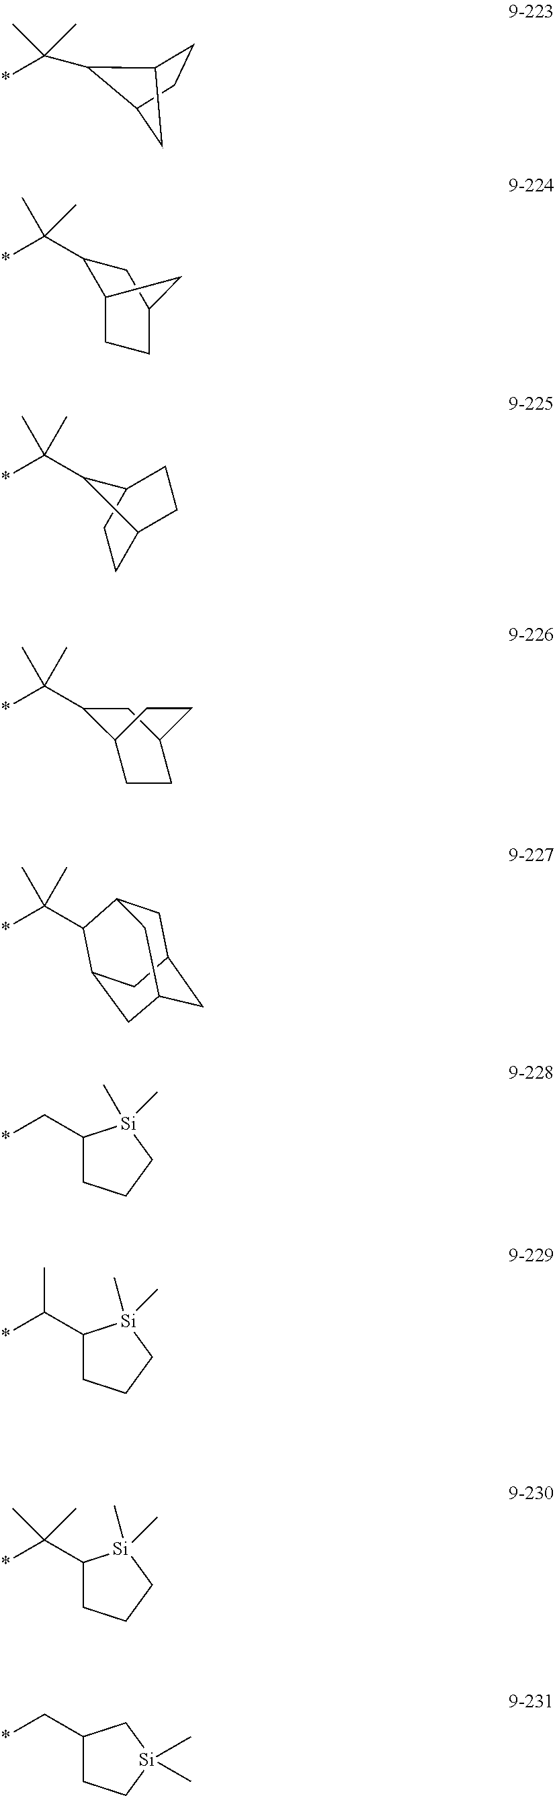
C12CCC(C1)C2C(*)(C)C.C1(C(*)(C)C)C2CCC(C1)C2.C1C2CCC(C1)C2C(*)(C)C.C1(C(*)(C)C)C2CCC(C1)CC2.C1C2CC3CC(C(C(*)(C)C)C1C3)C2.C1(C*)CCC[Si]1(C)C.C1(C(*)C)CCC[Si]1(C)C.C1(C(*)(C)C)CCC[Si]1(C)C.C1(C*)CC[Si](C)(C)C1
